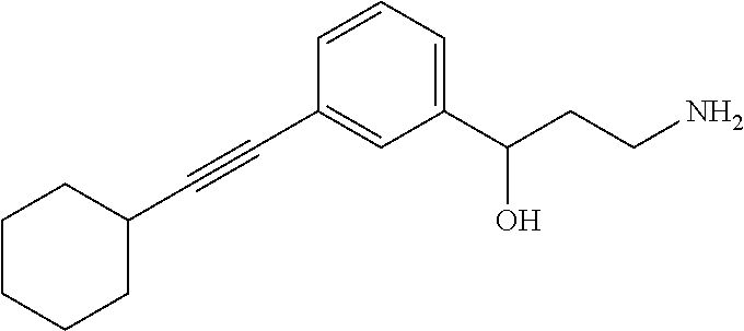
C(#CC1=CC(C(CCN)O)=CC=C1)C1CCCCC1
